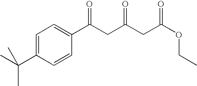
C1=C(C(C)(C)C)C=CC(C(CC(CC(OCC)=O)=O)=O)=C1
